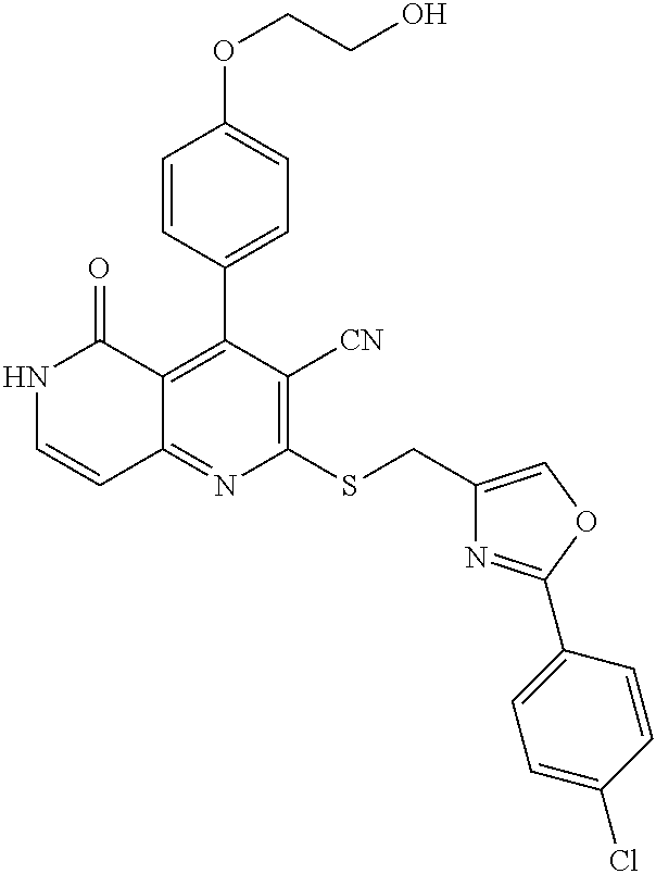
N1C=CC2=NC(SCC3=COC(C4=CC=C(Cl)C=C4)=N3)=C([CN])C(C3=CC=C(OCCO)C=C3)=C2C1=O
